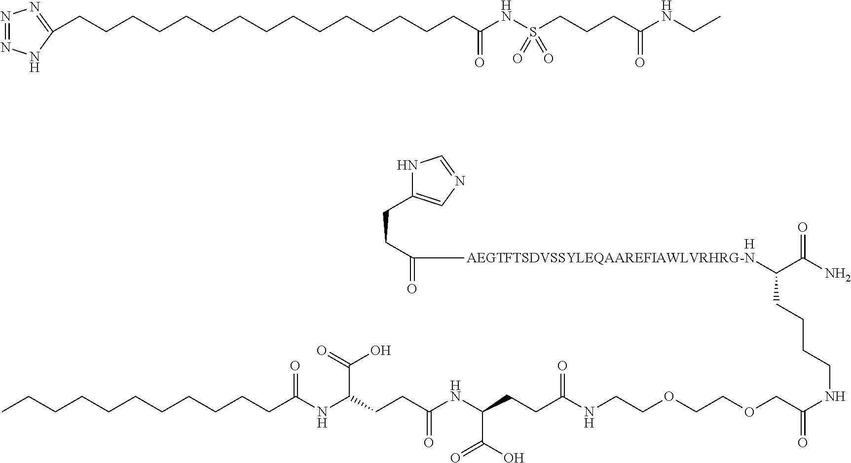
CCCCCCCCCCCC(NC(CCC(NC(CCC(NCCOCCOCC(=O)NCCCCC(C(=O)N)[AEGTFTSDVSSYLEQAAREFIAWLVRHRG-N]C(CCC1=CN=CN1)=O)=O)C(=O)O)=O)C(O)=O)=O.[H].C(CCCCCCCCCCCCCCC(NS(CCCC(NCC)=O)(=O)=O)=O)C1=NN=NN1
